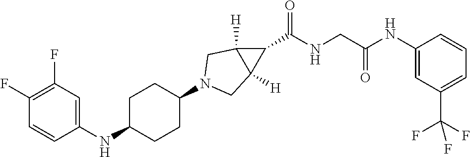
N(C1CCC(N2CC3([H])C(C(=O)NCC(NC4=CC(C(F)(F)F)=CC=C4)=O)C3([H])C2)CC1)C1=CC(F)=C(F)C=C1
